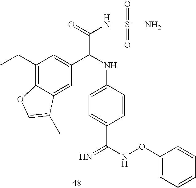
C1(CC)=C2C(=CC(C(NC3=CC=C(C(=N)NOC4=CC=CC=C4)C=C3)C(=O)NS(=O)(=O)N)=C1)C(C)=CO2
